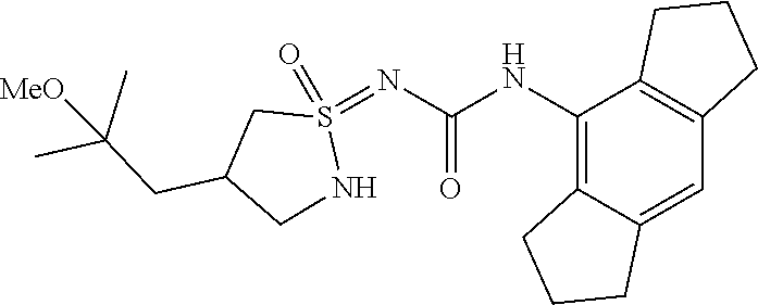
C12=C(NC(=O)N=S3(=O)CC(CC(C)(C)[MeO])CN3)C3=C(C=C1CCC2)CCC3
